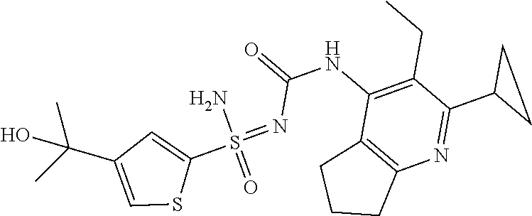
O=C(N=S(N)(=O)C1=CC(C(O)(C)C)=CS1)NC1=C(CC)C(C2CC2)=NC2=C1CCC2
